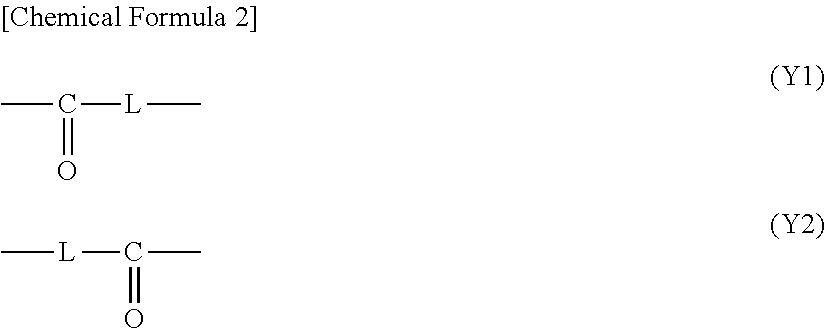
CC([L]C)=O.[L](C(C)=O)C
